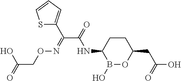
B1(O)OC(CC(O)=O)CCC1NC(C(C1=CC=CS1)=NOCC(=O)O)=O
